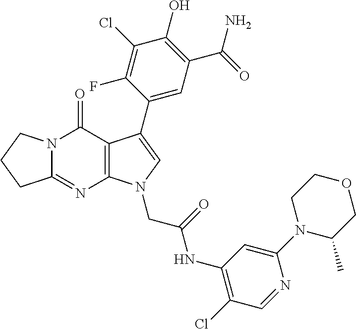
C12=NC3=C(C(=O)N1CCC2)C(C1=CC(C(N)=O)=C(O)C(Cl)=C1F)=CN3CC(NC1=C(Cl)C=NC(N2C(C)COCC2)=C1)=O
